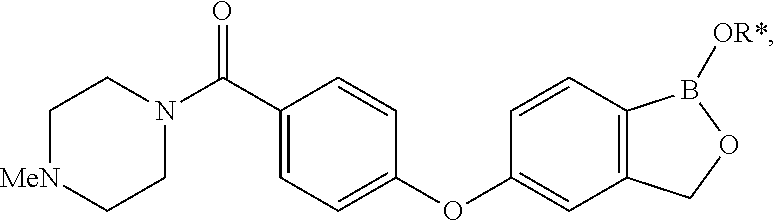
C1CN(C(C2=CC=C(OC3=CC4=C(C=C3)B([OR*])OC4)C=C2)=O)CC[MeN]1
